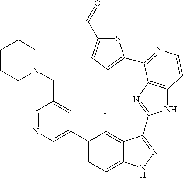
C1=C(C2=CC=C3C(=C2F)C(C2=NC4=C(N2)C=CN=C4C2=CC=C(C(C)=O)S2)=NN3)C=C(CN2CCCCC2)C=N1
